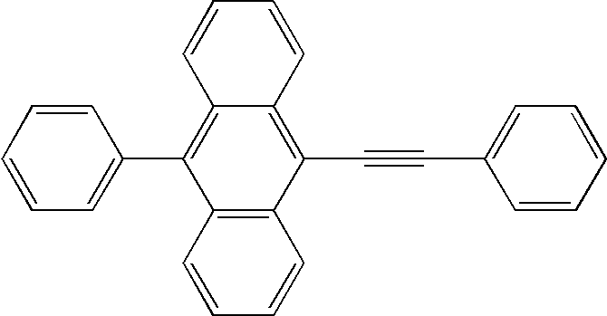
C12=C(C=CC=C1)C(C1=CC=CC=C1)=C1C(=C2C#CC2=CC=CC=C2)C=CC=C1
